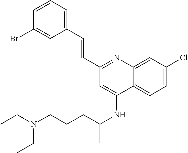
C1(C=CC2=CC=CC(Br)=C2)=NC2=CC(Cl)=CC=C2C(NC(C)CCCN(CC)CC)=C1
